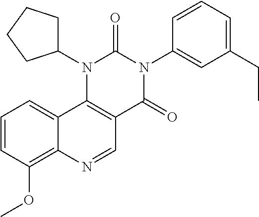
C1=CC(OC)=C2C(=C1)C1=C(C=N2)C(=O)N(C2=CC(CC)=CC=C2)C(=O)N1C1CCCC1
